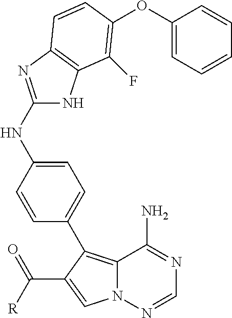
C12=C(C3=CC=C(NC4=NC5=C(N4)C(F)=C(OC4=CC=CC=C4)C=C5)C=C3)C(C([R])=O)=CN1N=CN=C2N
